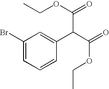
C1(Br)=CC=CC(C(C(=O)OCC)C(OCC)=O)=C1
